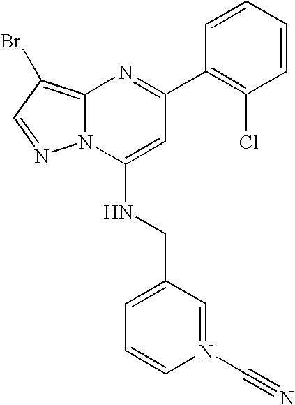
C1(C2=NC3=C(Br)C=NN3C(NCC3=CC=CN(C#N)=C3)=C2)=C(Cl)C=CC=C1
